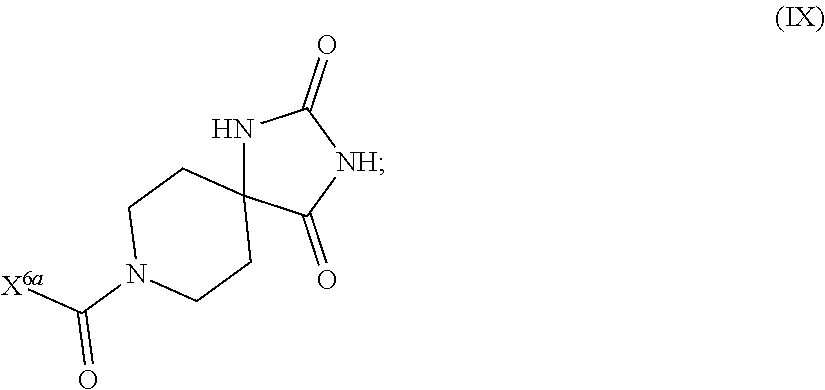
N1C2(C(=O)[NH]C1=O)CCN(C([X6a])=O)CC2
